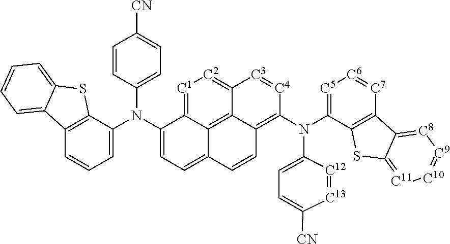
C12=C(C(N(C3=CC=C4C5=C6C(=[C2][C1]=C35)[C3]=[C4]C(N(C3=[C5][C6]=[C7]C5=C3SC3=[C11][C10]=[C9][C8]=C53)C3=CC=C([CN])[C13]=[C12]3)=C6C=C4)C3=CC=C([CN])C=C3)=CC=C1)SC1=CC=CC=C21
